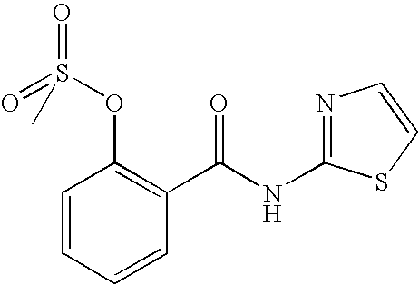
C1=CC=CC(C(NC2=NC=CS2)=O)=C1OS(=O)(=O)C
